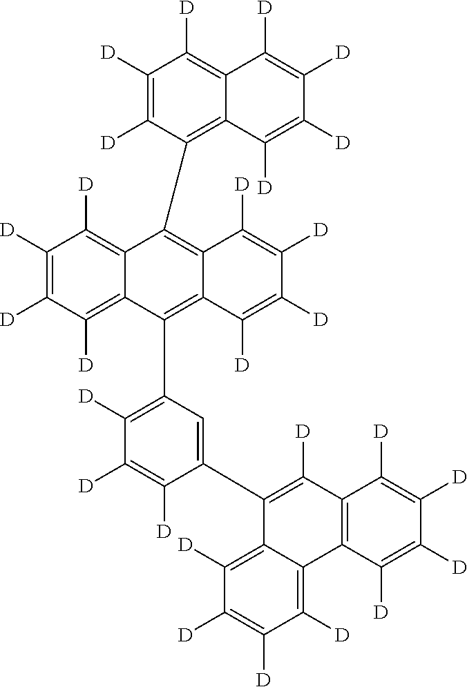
C1([D])=C([D])C(C2=C3C(=C(C4=C([D])C([D])=C([D])C(C5=C([D])C6=C(C7=C([D])C([D])=C([D])C([D])=C57)C([D])=C([D])C([D])=C6[D])=C4)C4=C([D])C([D])=C([D])C([D])=C24)C([D])=C([D])C([D])=C3[D])=C2C(=C1[D])C([D])=C([D])C([D])=C2[D]
